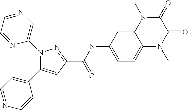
C1(C(NC2=CC=C3C(=C2)N(C)C(=O)C(=O)N3C)=O)=NN(C2=CN=CC=N2)C(C2=CC=NC=C2)=C1
